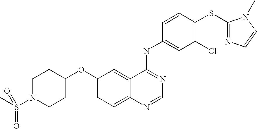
C1N(S(=O)(=O)C)CCC(OC2=CC=C3C(=C2)C(NC2=CC(Cl)=C(SC4=NC=CN4C)C=C2)=NC=N3)C1
